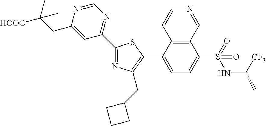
C1(C2=NC(CC3CCC3)=C(C3=CC=C(S(=O)(NC([CF3])C)=O)C4=C3C=CN=C4)S2)=NC=NC(CC([HOOC])(C)C)=C1
